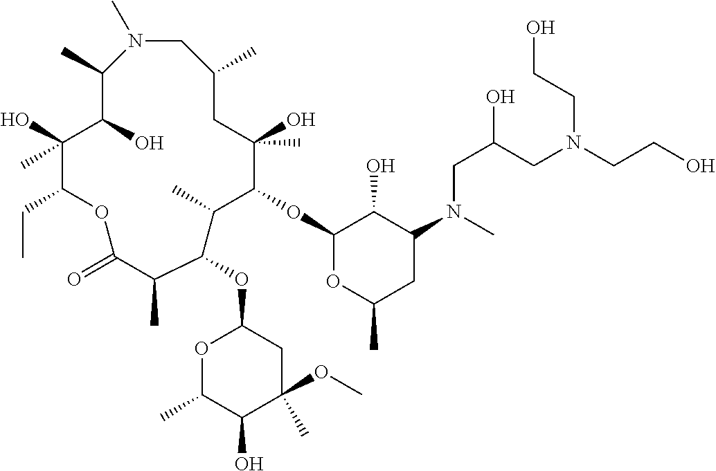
N1(C)CC(C)CC(O)(C)C(OC2OC(C)CC(N(CC(CN(CCO)CCO)O)C)C2O)C(C)C(OC2OC(C)C(O)C(C)(OC)C2)C(C)C(=O)OC(CC)C(O)(C)C(O)C1C
